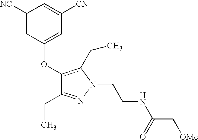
C1([NC])=CC(OC2=C(CC)N(CCNC(C[OMe])=O)N=C2CC)=CC([CN])=C1
